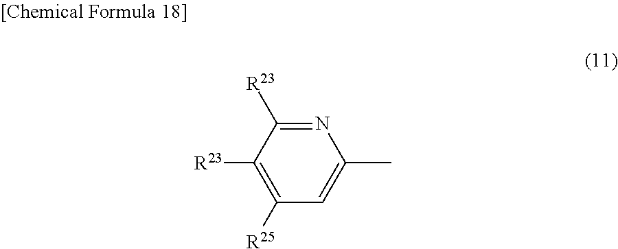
C1([R25])=C([R23])C([R23])=NC(C)=C1
